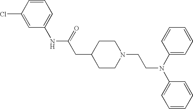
C1(NC(=O)CC2CCN(CCN(C3=CC=CC=C3)C3=CC=CC=C3)CC2)=CC=CC(Cl)=C1
